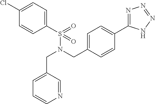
C1(S(N(CC2=CC=C(C3=NN=NN3)C=C2)CC2=CC=CN=C2)(=O)=O)=CC=C(Cl)C=C1
